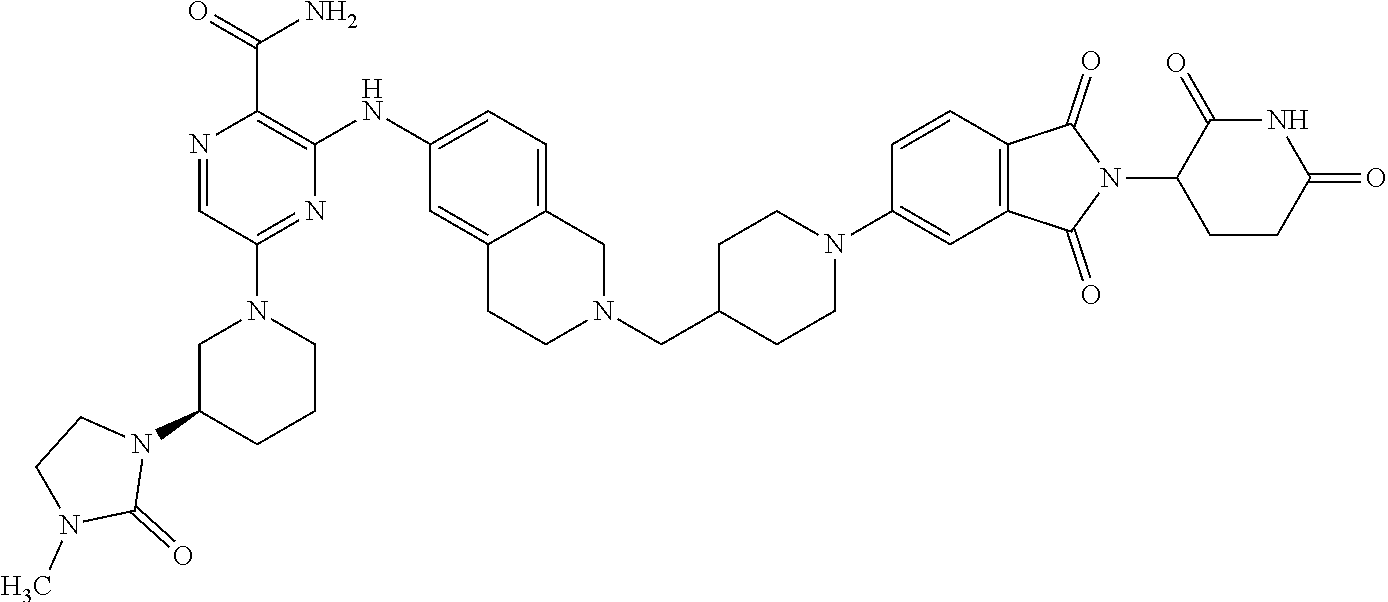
C1C(N2CCN(C)C2=O)CCCN1C1=NC(NC2=CC=C3C(=C2)CCN(CC2CCN(C4=CC5=C(C=C4)C(=O)N(C4C(=O)NC(=O)CC4)C5=O)CC2)C3)=C(C(N)=O)N=C1
